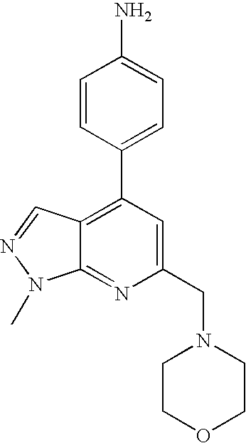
C1=CC(C2=C3C(=NC(CN4CCOCC4)=C2)N(C)N=C3)=CC=C1N
